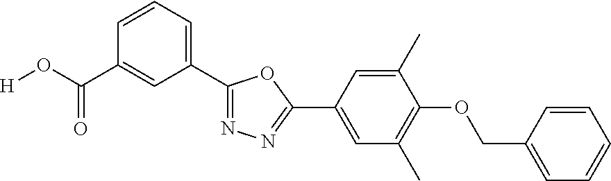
[H]OC(C1=CC(C2=NN=C(C3=CC(C)=C(OCC4=CC=CC=C4)C(C)=C3)O2)=CC=C1)=O
